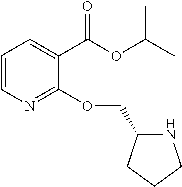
C1=CN=C(OCC2NCCC2)C(C(OC(C)C)=O)=C1
